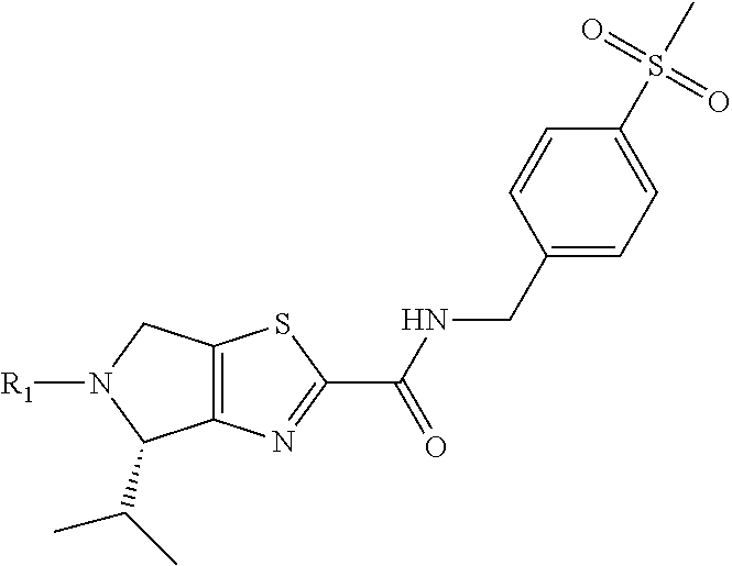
C12=C(N=C(C(NCC3=CC=C(S(C)(=O)=O)C=C3)=O)S1)C(C(C)C)N([R1])C2
